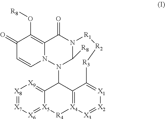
C1(=O)C=CN2C(=C1O[R8])C(=O)N1C([R8])N2C2C3=[X9][X8]=[X7][X6]=[X5]3[R4][X4]3=C2C(=[X1][X2]=[X3]3)[R3][R2][R1]1
